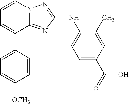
C1=CN2C(=NC(NC3=CC=C(C(=O)O)C=C3C)=N2)C(C2=CC=C([OCH3])C=C2)=C1
